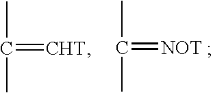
C(=[CHT])(C)C.C(=[NOT])(C)C
